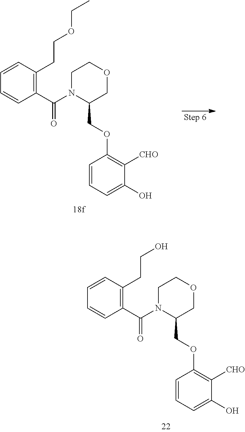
O1CCN(C(C2=C(CCOCC)C=CC=C2)=O)C(COC2=C([CHO])C(O)=CC=C2)C1.O1CCN(C(C2=C(CCO)C=CC=C2)=O)C(COC2=C([CHO])C(O)=CC=C2)C1
